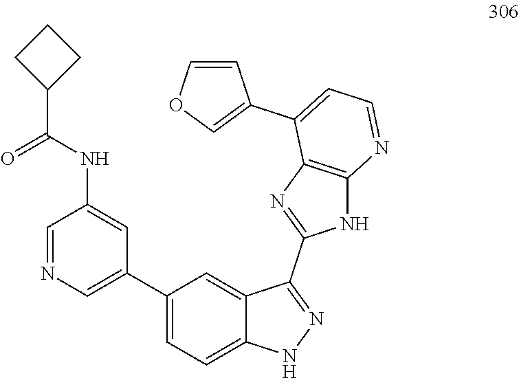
C1=NC=C(C2=CC=C3C(=C2)C(C2=NC4=C(N2)N=CC=C4C2=COC=C2)=NN3)C=C1NC(C1CCC1)=O
